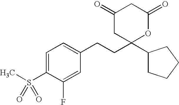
C1(=O)CC(C2CCCC2)(CCC2=CC=C(S(C)(=O)=O)C(F)=C2)OC(=O)C1
